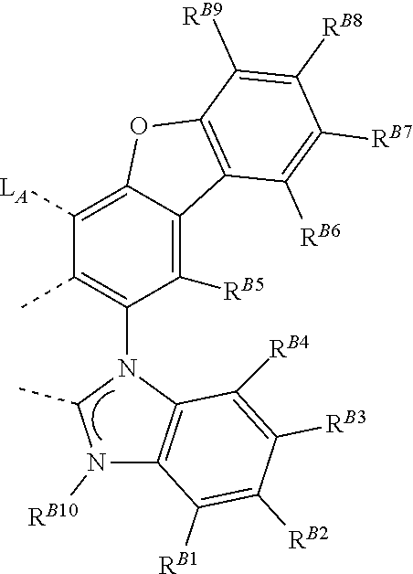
C1([LA])=C2C(=C([RB5])C(N3C(C)N([RB10])C4=C3C([RB4])=C([RB3])C([RB2])=C4[RB1])=C1C)C1=C(O2)C([RB9])=C([RB8])C([RB7])=C1[RB6]
